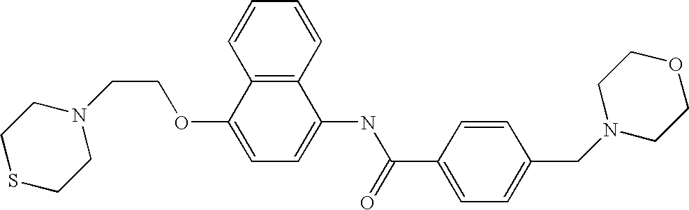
C12=C(C=CC=C1)C(NC(C1=CC=C(CN3CCOCC3)C=C1)=O)=CC=C2OCCN1CCSCC1
